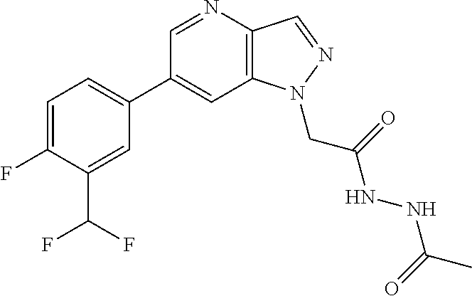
C1(C2=CC=C(F)C(C(F)F)=C2)=CC2=C(C=NN2CC(NNC(C)=O)=O)N=C1
